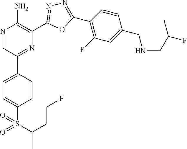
N1=CC(C2=CC=C(S(=O)(C(C)CCF)=O)C=C2)=NC(C2=NN=C(C3=C(F)C=C(CNCC(C)F)C=C3)O2)=C1N
